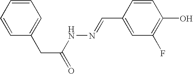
C1=CC=CC(CC(=O)NN=CC2=CC(F)=C(O)C=C2)=C1
